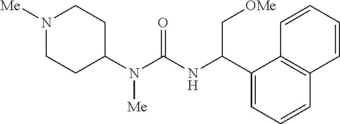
N1([Me])CCC(N(C(=O)NC(C2=CC=CC3=C2C=CC=C3)C[OMe])[Me])CC1
